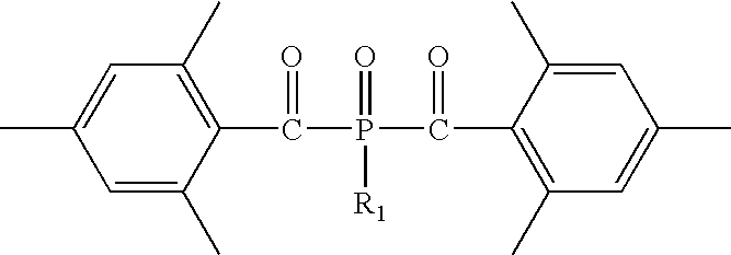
C1=C(C)C(C(P(C(C2=C(C)C=C(C)C=C2C)=O)(=O)[R1])=O)=C(C)C=C1C
